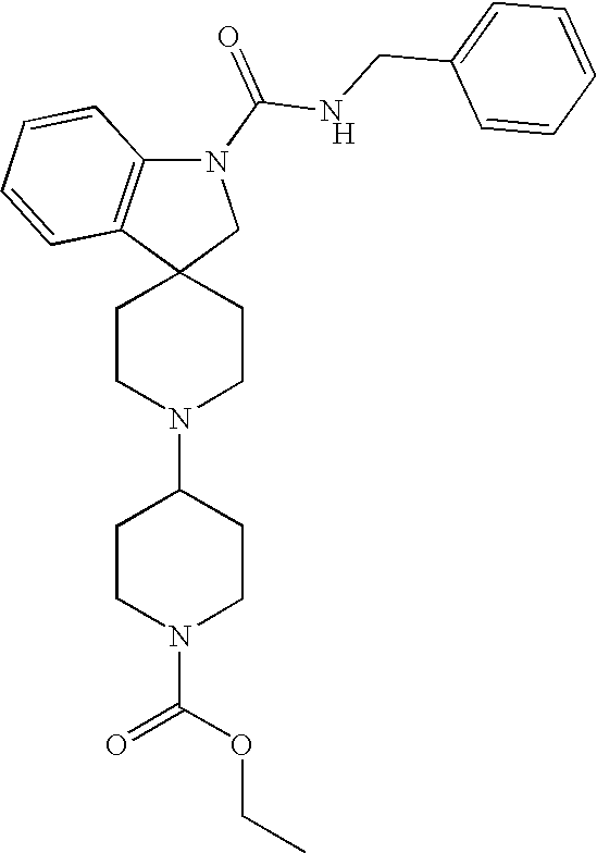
C1CN(C2CCN(C(=O)OCC)CC2)CCC12CN(C(NCC1=CC=CC=C1)=O)C1=C2C=CC=C1.[H]
